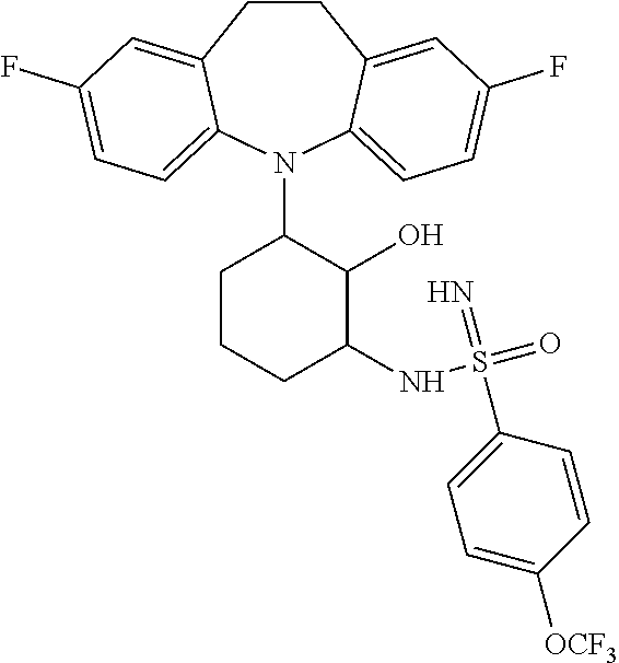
C1CC2=CC(F)=CC=C2N(C2CCCC(NS(=O)(=N)C3=CC=C([OCF3])C=C3)C2O)C2=CC=C(F)C=C12
